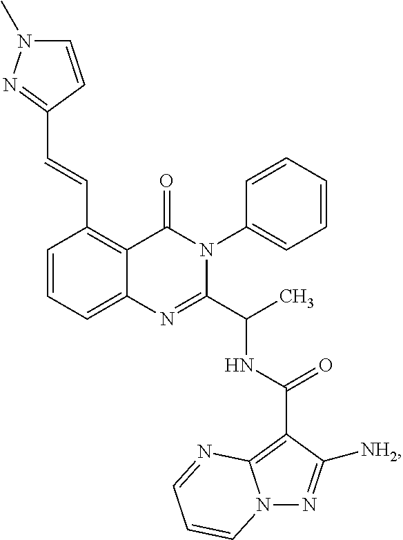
C1=CC=C2C(=C1C=CC1=NN(C)C=C1)C(=O)N(C1=CC=CC=C1)C(C(C)NC(=O)C1=C3N(N=C1[NH2])C=CC=N3)=N2
